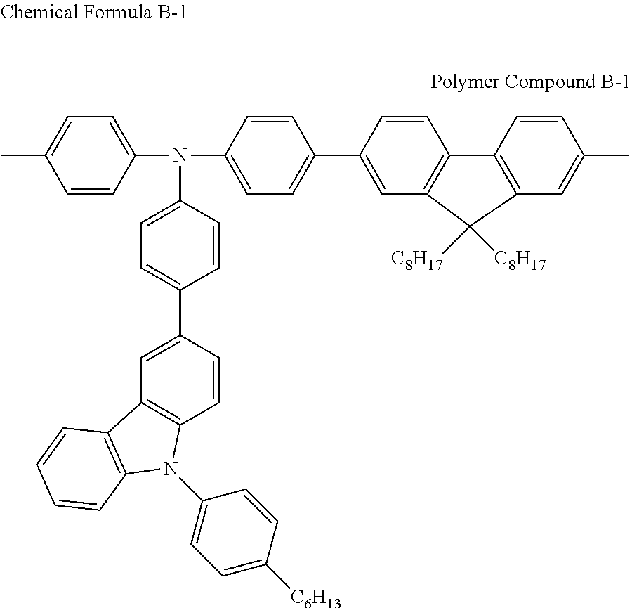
C1=CC(N(C2=CC=C(C3=CC4=C(C=C3)C3=C(C=C(C)C=C3)C4([C8H17])[C8H17])C=C2)C2=CC=C(C3=CC4=C(C=C3)N(C3=CC=C([C6H13])C=C3)C3=C4C=CC=C3)C=C2)=CC=C1C
